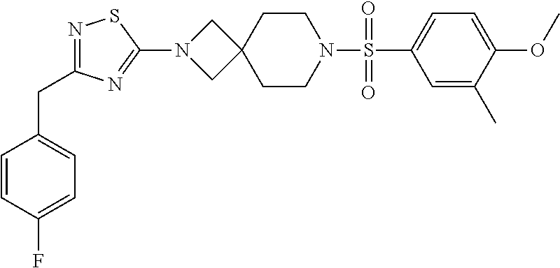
C1=C(C)C(OC)=CC=C1S(N1CCC2(CC1)CN(C1=NC(CC3=CC=C(F)C=C3)=NS1)C2)(=O)=O
